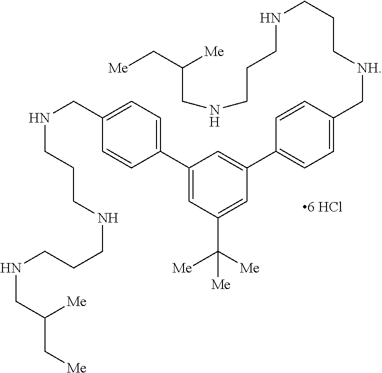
N(CC([Me])C[Me])CCCNCCCNCC1=CC=C(C2=CC(C([Me])([Me])[Me])=CC(C3=CC=C(C[NH]CCCNCCCNCC(C[Me])[Me])C=C3)=C2)C=C1
